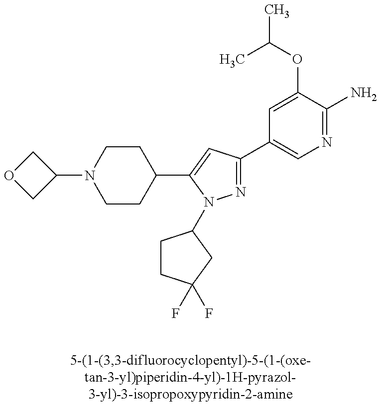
C1OCC1N1CCC(C2=CC(C3=CN=C(N)C(OC(C)C)=C3)=NN2C2CCC(F)(F)C2)CC1
